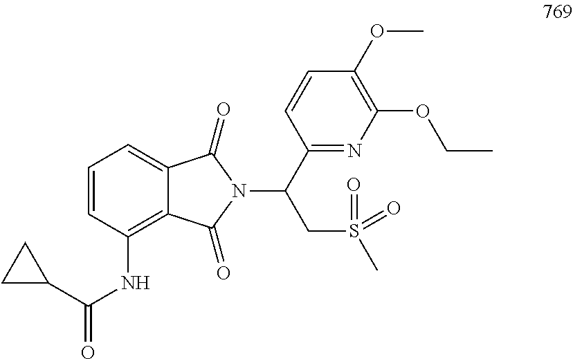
C1=CC(NC(=O)C2CC2)=C2C(=C1)C(=O)N(C(C1=NC(OCC)=C(OC)C=C1)CS(C)(=O)=O)C2=O
